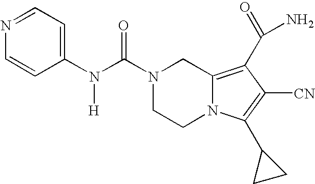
N1=CC=C(N(C(N2CCN3C(=C(C(N)=O)C([CN])=C3C3CC3)C2)=O)[H])C=C1
